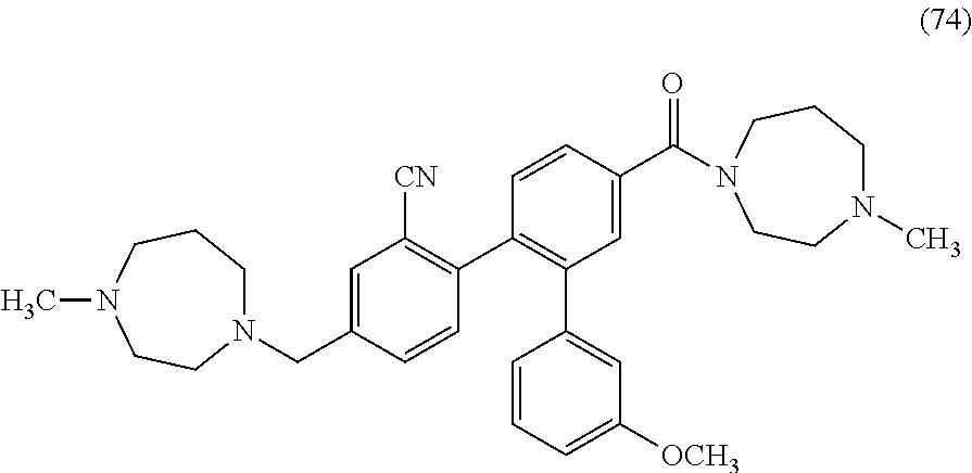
C1=C(C(=O)N2CCCN(C)CC2)C=CC(C2=C([CN])C=C(CN3CCCN(C)CC3)C=C2)=C1C1=CC([OCH3])=CC=C1
